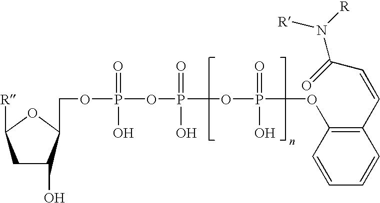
C1C(O)C(COP(=O)(OP(=O)(O)OP(=O)(OC2=C(C=CC(N([R])[R])=O)C=CC=C2)O)O)OC1[R]
